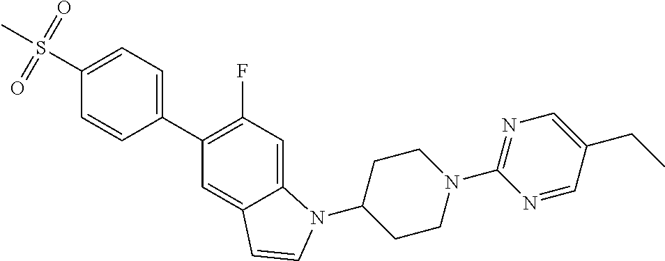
C1=C(C2=C(F)C=C3C(=C2)C=CN3C2CCN(C3=NC=C(CC)C=N3)CC2)C=CC(S(C)(=O)=O)=C1
